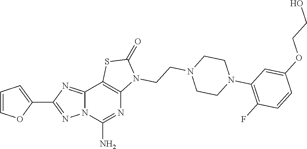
C1=COC(C2=NN3C(=N2)C2=C(N=C3N)N(CCN3CCN(C4=C(F)C=CC(OCCO)=C4)CC3)C(=O)S2)=C1
